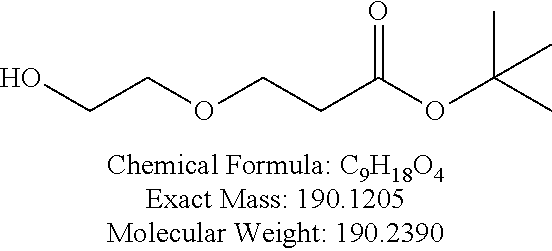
OCCOCCC(OC(C)(C)C)=O
